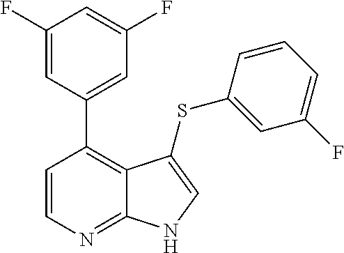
C1(F)=CC(C2=C3C(=NC=C2)NC=C3SC2=CC(F)=CC=C2)=CC(F)=C1
